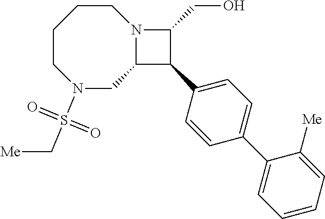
C1CN(S(=O)(=O)C[Me])CC2N(CC1)C(CO)C2C1=CC=C(C2=CC=CC=C2[Me])C=C1
